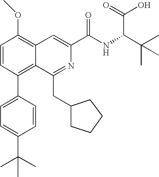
C1=CC(C2=CC=C(C(C)(C)C)C=C2)=C2C(=C1OC)C=C(C(NC(C(C)(C)C)C(=O)O)=O)N=C2CC1CCCC1
